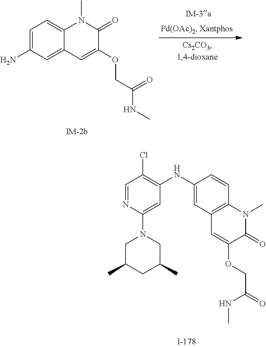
C1=C(N)C=C2C(=C1)N(C)C(=O)C(OCC(NC)=O)=C2.C1=NC(N2CC(C)CC(C)C2)=CC(NC2=CC3=C(C=C2)N(C)C(=O)C(OCC(=O)NC)=C3)=C1Cl
